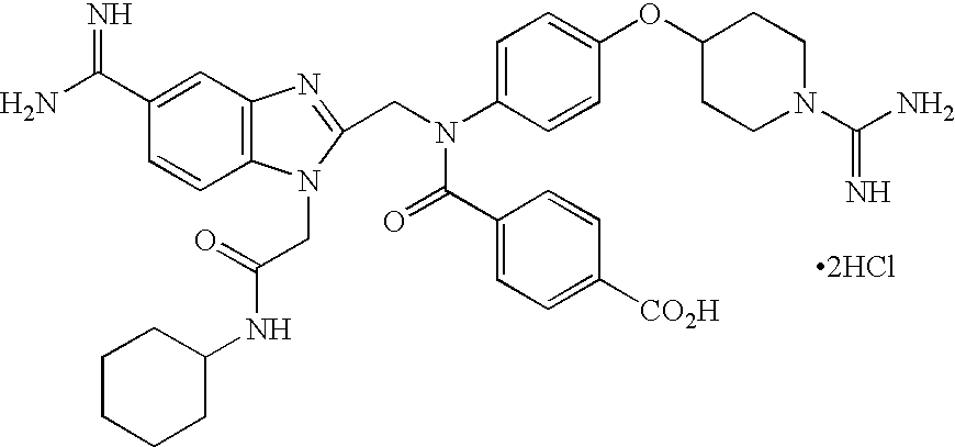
C1=CC2=C(C=C1C(N)=N)N=C(CN(C1=CC=C(OC3CCN(C(N)=N)CC3)C=C1)C(C1=CC=C([CO2H])C=C1)=O)N2CC(NC1CCCCC1)=O.[2HCl]
